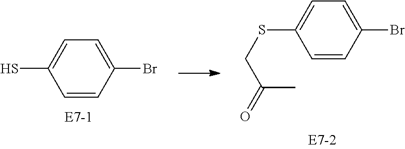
C1=CC(Br)=CC=C1S.C1=CC(Br)=CC=C1SCC(C)=O
